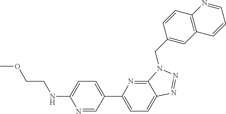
C1(CN2C3=NC(C4=CC=C(NCCOC)N=C4)=CC=C3N=N2)=CC2=C(C=C1)N=CC=C2
